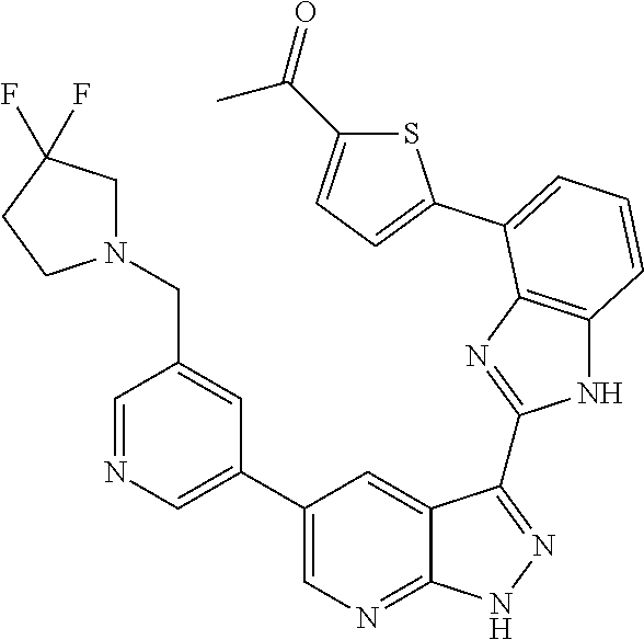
S1C(C(=O)C)=CC=C1C1=CC=CC2=C1N=C(C1=NNC3=NC=C(C4=CN=CC(CN5CC(F)(F)CC5)=C4)C=C31)N2
